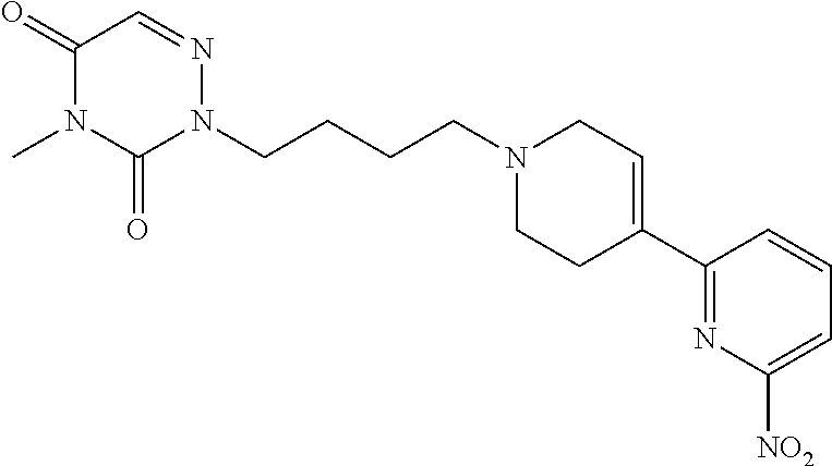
C1(C2=CCN(CCCCN3N=CC(=O)N(C)C3=O)CC2)=NC([NO2])=CC=C1
